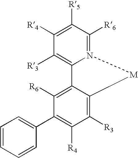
N12=C([R6])C([R5])=C([R4])C([R3])=C1C1=C([R6])C(C3=CC=CC=C3)=C([R4])C([R3])=C1[M]2
